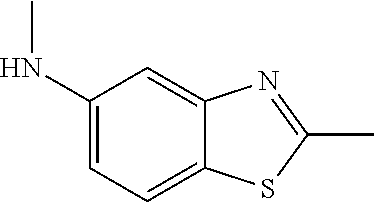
C1(NC)=CC=C2C(=C1)N=C(C)S2
